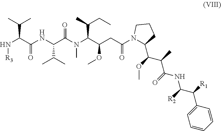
N(C(C(=O)NC(C(C)C)C(N(C)C(C(OC)CC(=O)N1C(C(OC)C(C(=O)NC([R2])C(C2=CC=CC=C2)[R1])C)CCC1)C(C)CC)=O)C(C)C)[R3]
